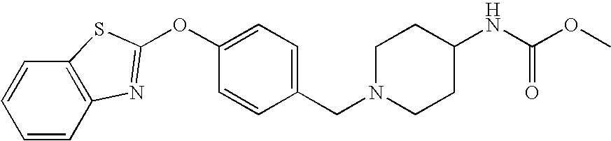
C1=CC(CN2CCC(NC(OC)=O)CC2)=CC=C1OC1=NC2=C(C=CC=C2)S1
